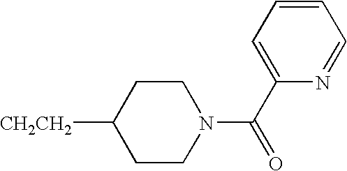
[CH2CH2]C1CCN(C(=O)C2=CC=CC=N2)CC1
